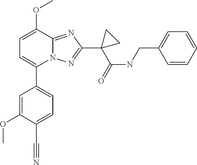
C1=C(OC)C2=NC(C3(C(NCC4=CC=CC=C4)=O)CC3)=NN2C(C2=CC=C(C#N)C(OC)=C2)=C1
